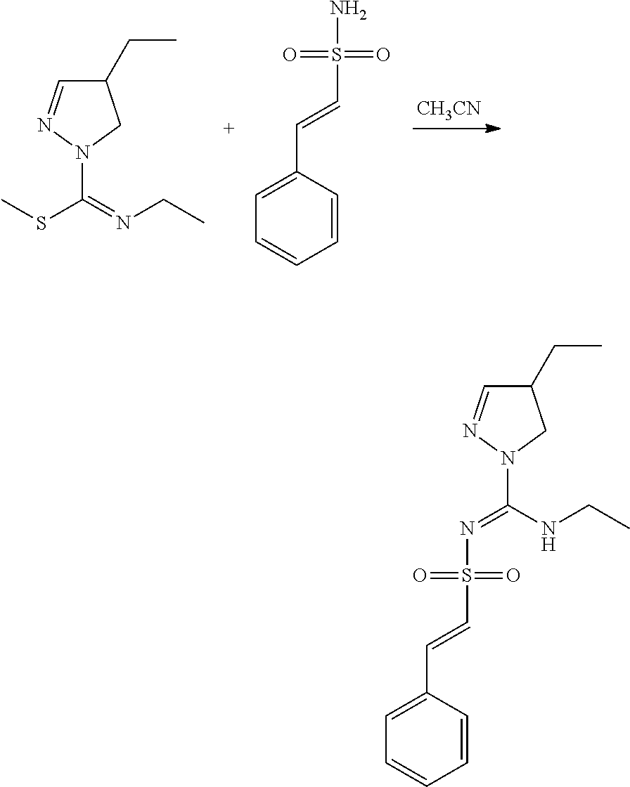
C1(CC)C=NN(C(=NCC)SC)C1.C(C1=CC=CC=C1)=CS(N)(=O)=O.[CH3CN].C1(CC)C=NN(C(NCC)=NS(C=CC2=CC=CC=C2)(=O)=O)C1
